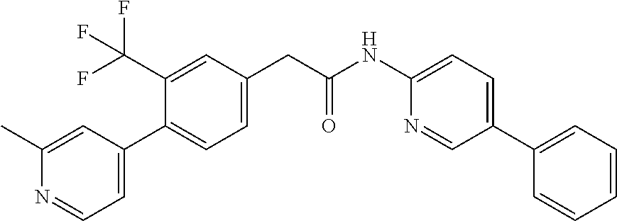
C1=C(C2=CC=C(CC(NC3=CC=C(C4=CC=CC=C4)C=N3)=O)C=C2C(F)(F)F)C=C(C)N=C1
